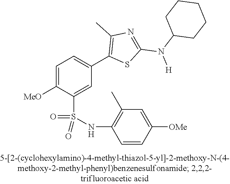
C1=C([OMe])C(S(NC2=C(C)C=C([OMe])C=C2)(=O)=O)=CC(C2=C(C)N=C(N(C3CCCCC3)[H])S2)=C1
